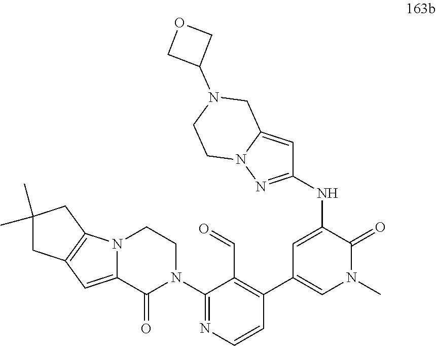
N(C1=CC(C2=C(C=O)C(N3CCN4C(=CC5=C4CC(C)(C)C5)C3=O)=NC=C2)=CN(C)C1=O)C1=NN2C(=C1)CN(C1COC1)CC2
